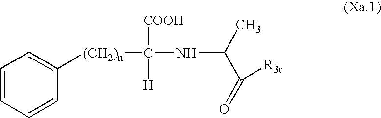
C1=CC=CC([(CH2)n]C(NC(C(=O)[R3c])C)([COOH])[H])=C1
